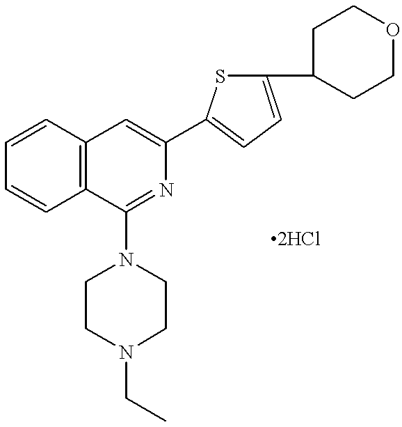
C1=CC2=C(C=C1)C(N1CCN(CC)CC1)=NC(C1=CC=C(C3CCOCC3)S1)=C2
